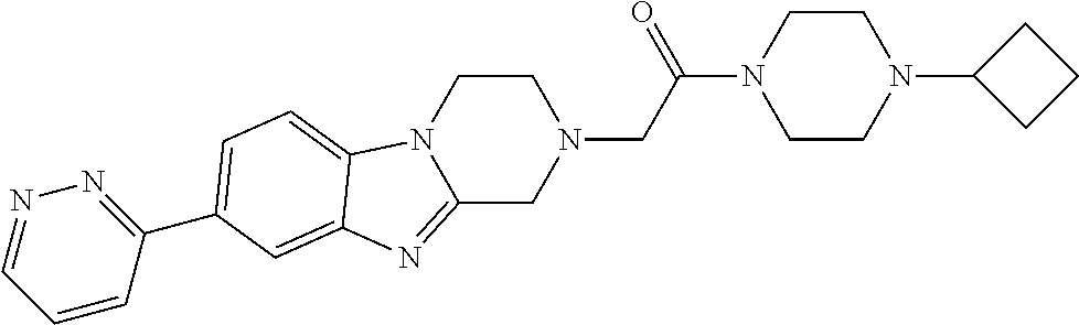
C1CN2C(=NC3=CC(C4=NN=CC=C4)=CC=C23)CN1CC(N1CCN(C2CCC2)CC1)=O
